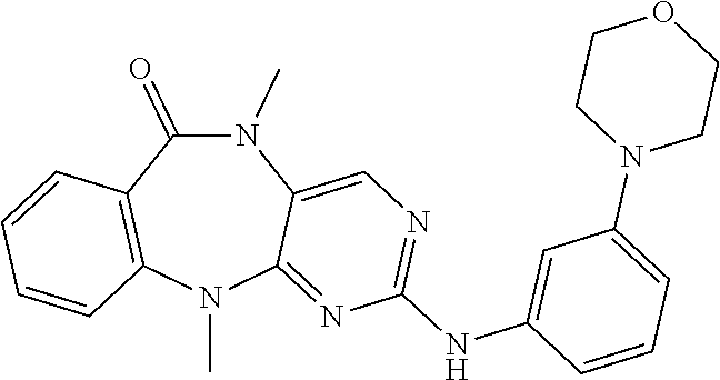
N1(C)C(=O)C2=C(N(C)C3=NC(NC4=CC(N5CCOCC5)=CC=C4)=NC=C13)C=CC=C2
